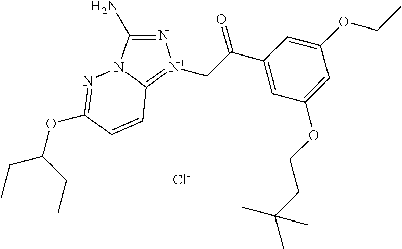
N1=C(N)N2C(=[N+]1CC(C1=CC(OCCC(C)(C)C)=CC(OCC)=C1)=O)C=CC(OC(CC)CC)=N2.[Cl-]
